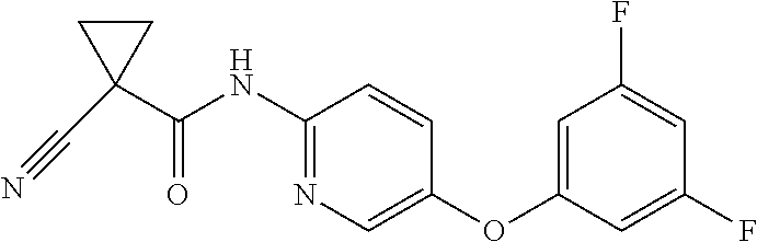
C1(C(NC2=NC=C(OC3=CC(F)=CC(F)=C3)C=C2)=O)(C#N)CC1
